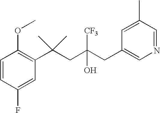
C1(F)=CC(C(CC(CC2=CN=CC(C)=C2)([CF3])O)(C)C)=C(OC)C=C1
